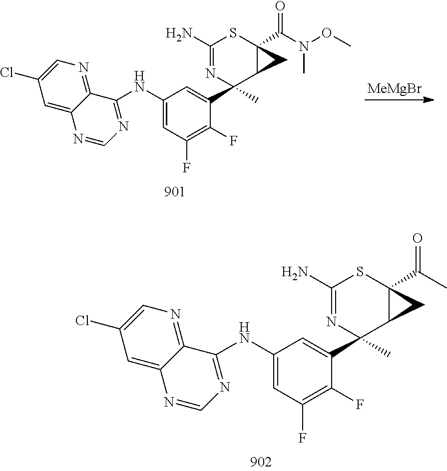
N(C1=CC(F)=C(F)C(C2(C)C3C(C(C)=O)(SC(N)=N2)C3)=C1)C1=NC=NC2=CC(Cl)=CN=C21.[MeMgBr].N(C1=CC(F)=C(F)C(C2(C)C3C(C(N(OC)C)=O)(SC(N)=N2)C3)=C1)C1=NC=NC2=CC(Cl)=CN=C21
